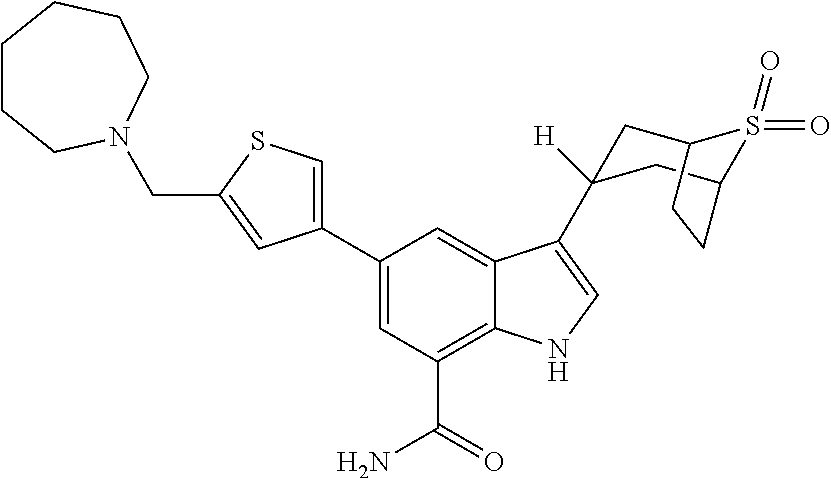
C1(C2=CSC(CN3CCCCCC3)=C2)=CC(C(N)=O)=C2C(=C1)C(C1([H])CC3S(=O)(=O)C(C1)CC3)=CN2
